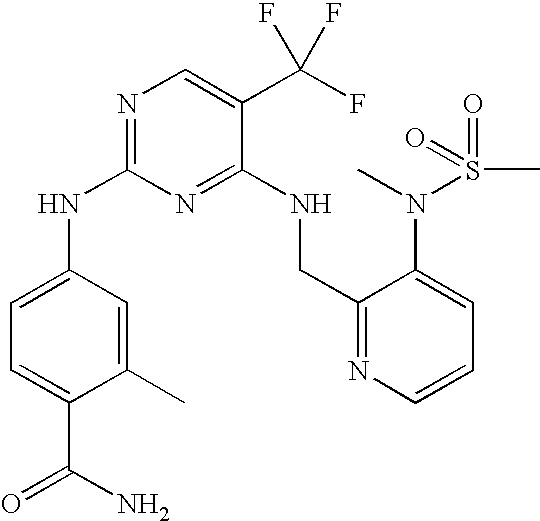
C1(NC2=NC=C(C(F)(F)F)C(NCC3=NC=CC=C3N(S(C)(=O)=O)C)=N2)=CC=C(C(N)=O)C(C)=C1
